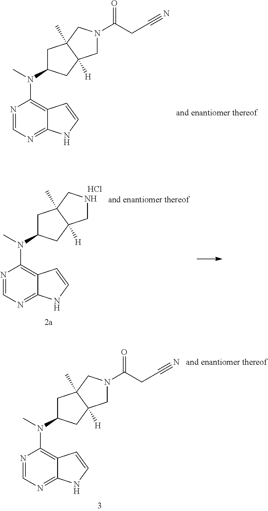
N1=CN=C2C(=C1N(C1CC3(C)C([H])(C1)CN(C(=O)CC#N)C3)C)C=CN2.N1=CN=C2C(=C1N(C1CC3(C)C([H])(C1)CNC3)C)C=CN2.Cl.N1=CN=C2C(=C1N(C1CC3(C)C([H])(C1)CN(C(=O)CC#N)C3)C)C=CN2
